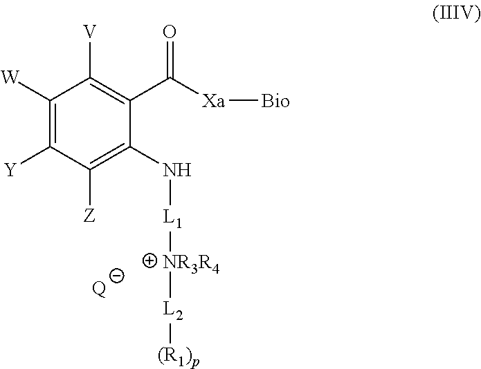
C1([W])=C([Y])C([Z])=C(N[L1][NR3R4][L2][(R1)p])C(C([Xa][Bio])=O)=C1[V].[Q]
